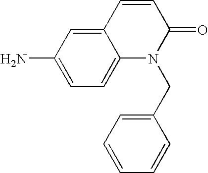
C12=CC(N)=CC=C1N(CC1=CC=CC=C1)C(=O)C=C2
